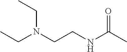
C(N(CCNC(C)=O)CC)C
